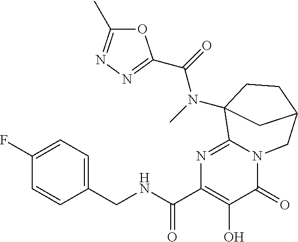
C1(CNC(C2=C(O)C(=O)N3C(=N2)C2(N(C(=O)C4=NN=C(C)O4)C)CCC(C3)C2)=O)=CC=C(F)C=C1
